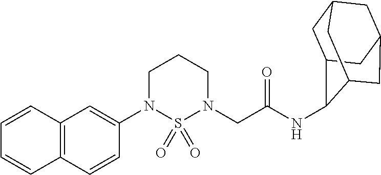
C1(N2CCCN(CC(=O)NC3C4CC5CC(CC3C5)C4)S2(=O)=O)=CC2=C(C=C1)C=CC=C2
